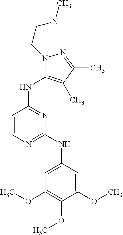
C1=CN=C(NC2=CC(OC)=C(OC)C(OC)=C2)N=C1NC1=C(C)C(C)=NN1CCNC
